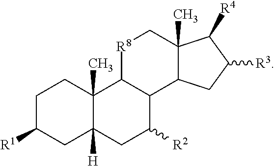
C1C([R1])CC2([H])C(C)(C1)C1C(C([R2])C2)C2C(C)(C[R8]1)C([R4])C([R3])C2
